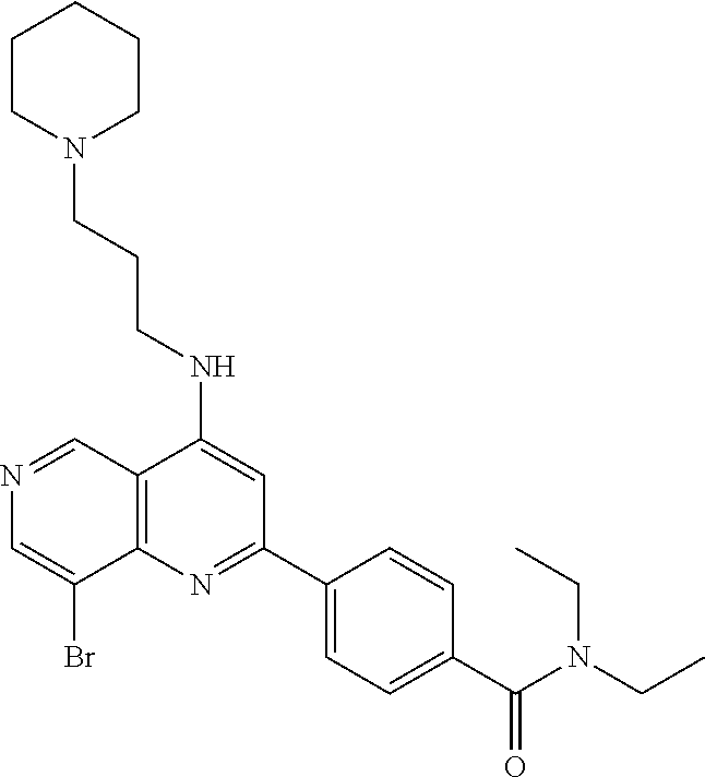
N1=CC2=C(C(Br)=C1)N=C(C1=CC=C(C(N(CC)CC)=O)C=C1)C=C2NCCCN1CCCCC1
